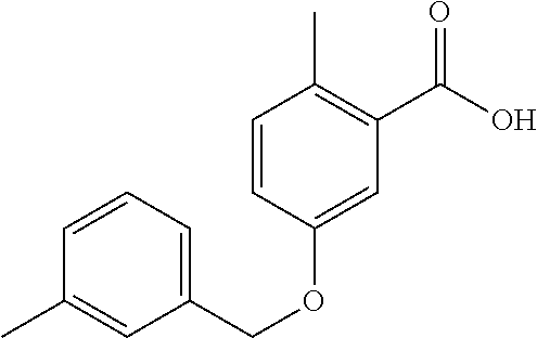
C1=CC=C(COC2=CC(C(O)=O)=C(C)C=C2)C=C1C
